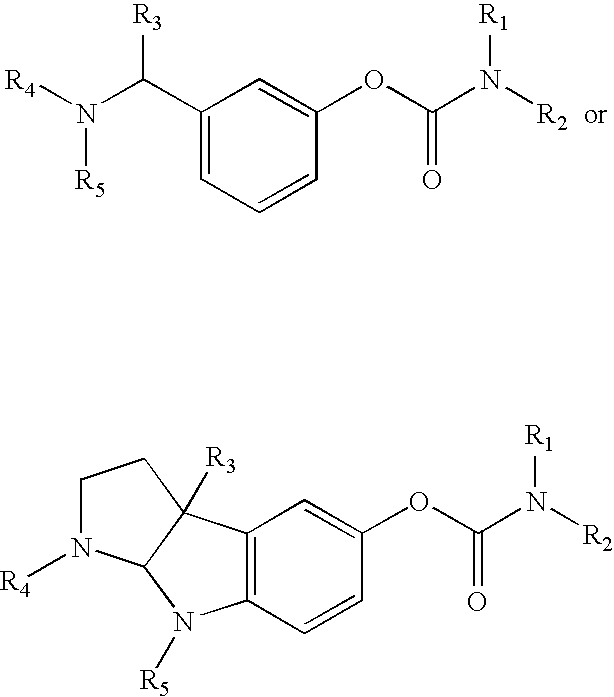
C1=CC=C(C(N([R4])[R5])[R3])C=C1OC(N([R2])[R1])=O.C1=CC2=C(C=C1OC(N([R2])[R1])=O)C1([R3])C(N2[R5])N([R4])CC1
